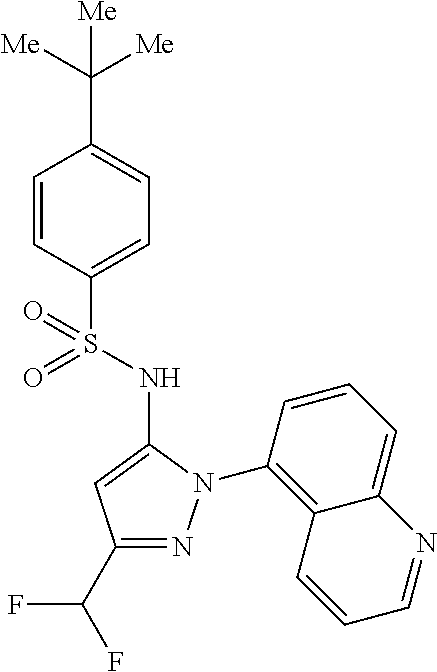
C1=CC(S(=O)(NC2=CC(C(F)F)=NN2C2=C3C(=CC=C2)N=CC=C3)=O)=CC=C1C([Me])([Me])[Me]
